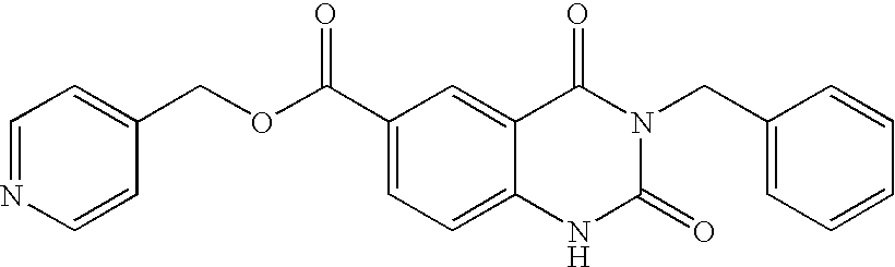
C1=NC=CC(COC(C2=CC=C3C(=C2)C(=O)N(CC2=CC=CC=C2)C(=O)N3)=O)=C1
